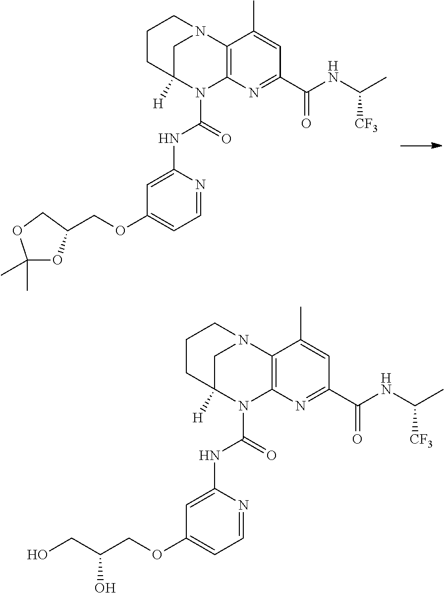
C1C2([H])N(C(=O)NC3=CC(OCC4OC(C)(C)OC4)=CC=N3)C3=C(N1CCC2)C(C)=CC(C(NC([CF3])C)=O)=N3.C1C2([H])N(C(=O)NC3=CC(OCC(CO)O)=CC=N3)C3=C(N1CCC2)C(C)=CC(C(NC([CF3])C)=O)=N3
